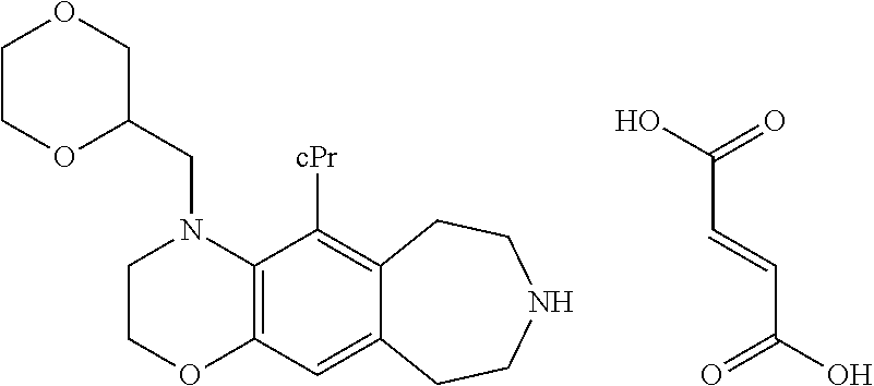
C1COC2=C(N1CC1COCCO1)C([cPr])=C1C(=C2)CCNCC1.OC(=O)C=CC(O)=O
